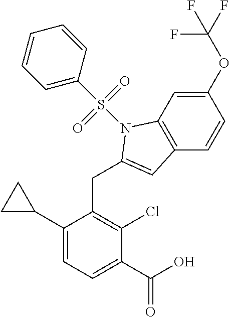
C1(C(O)=O)=CC=C(C2CC2)C(CC2=CC3=C(C=C(OC(F)(F)F)C=C3)N2S(=O)(=O)C2=CC=CC=C2)=C1Cl
